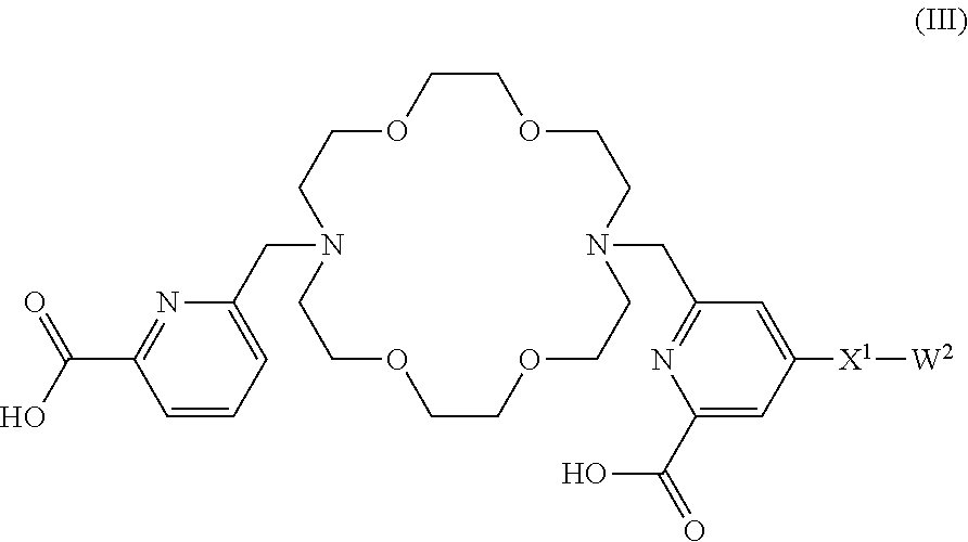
C1(C(O)=O)=NC(CN2CCOCCOCCN(CC3=NC(C(=O)O)=CC([X1][W2])=C3)CCOCCOCC2)=CC=C1
